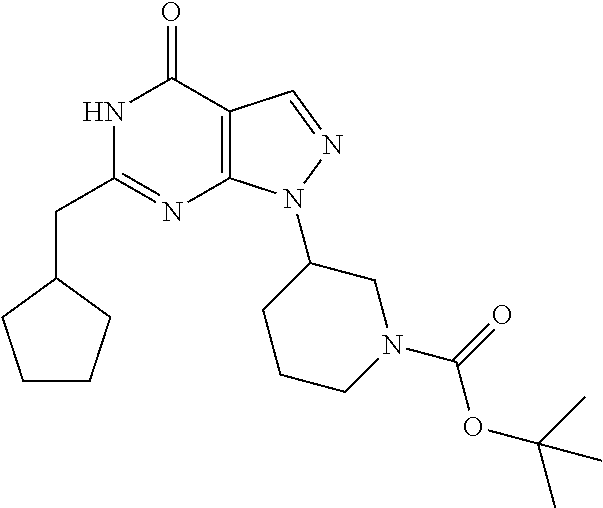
N1C(CC2CCCC2)=NC2=C(C1=O)C=NN2C1CCCN(C(OC(C)(C)C)=O)C1
